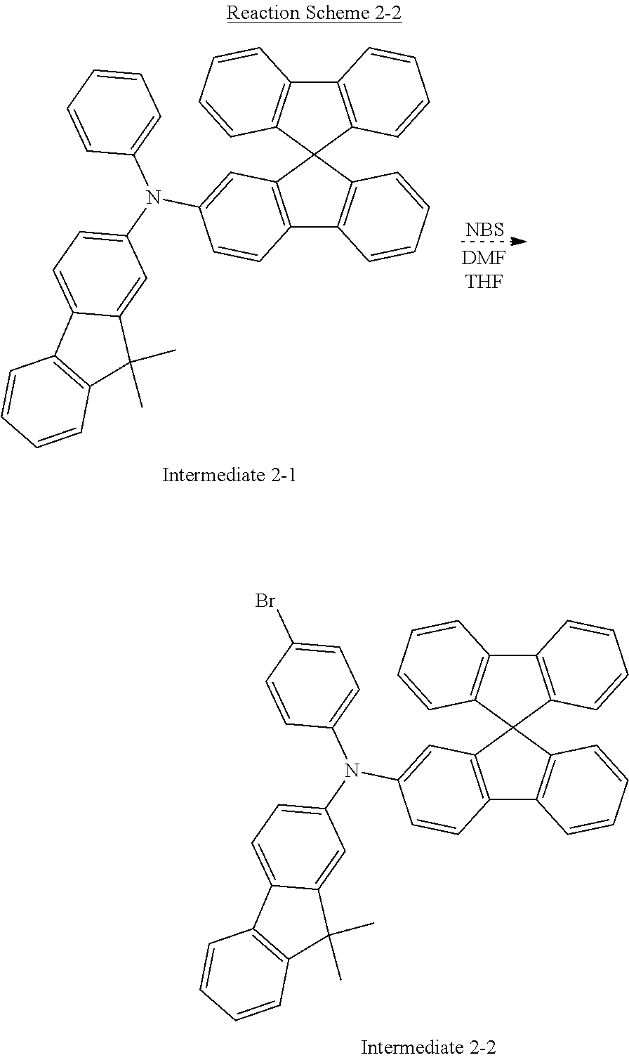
C1=C(Br)C=CC(N(C2=CC=C3C(=C2)C(C)(C)C2=C3C=CC=C2)C2=CC3=C(C4=C(C35C3=C(C6=C5C=CC=C6)C=CC=C3)C=CC=C4)C=C2)=C1.C1=CC=CC(N(C2=CC=C3C(=C2)C(C)(C)C2=C3C=CC=C2)C2=CC3=C(C4=C(C35C3=C(C6=C5C=CC=C6)C=CC=C3)C=CC=C4)C=C2)=C1.[NBS]
